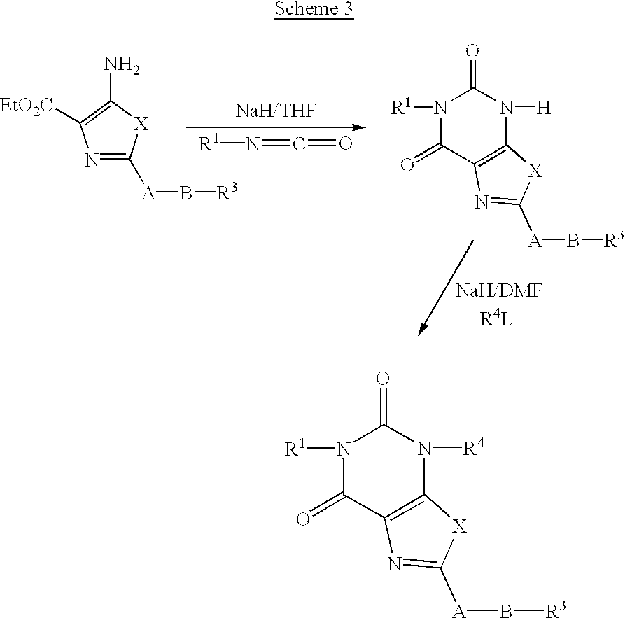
N1=C([A]B[R3])[X]C(N)=C1[EtO2C].[R1]N=C=O.N1=C([A]B[R3])[X]C2=C1C(=O)N([R1])C(=O)N2[H].N1=C([A]B[R3])[X]C2=C1C(=O)N([R1])C(=O)N2[R4]
